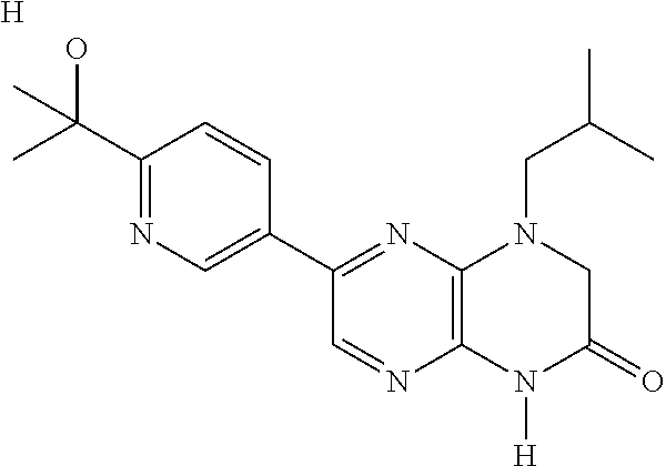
C1(C(C)(O)C)=NC=C(C2=NC3=C(N=C2)N([H])C(=O)CN3CC(C)C)C=C1.[H]
